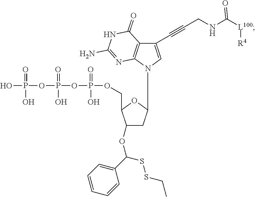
C1(OC(SSCC)C2=CC=CC=C2)CC(N2C=C(C#CCNC([L100][R4])=O)C3=C2N=C(N)NC3=O)OC1COP(OP(OP(O)(=O)O)(=O)O)(=O)O
